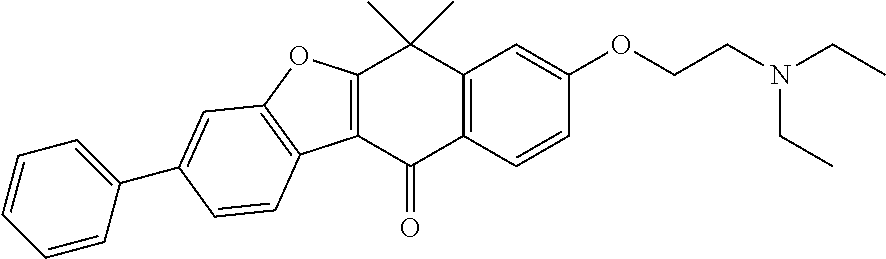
C12=C(C(C)(C)C3=C(C1=O)C1=C(O3)C=C(C3=CC=CC=C3)C=C1)C=C(OCCN(CC)CC)C=C2
